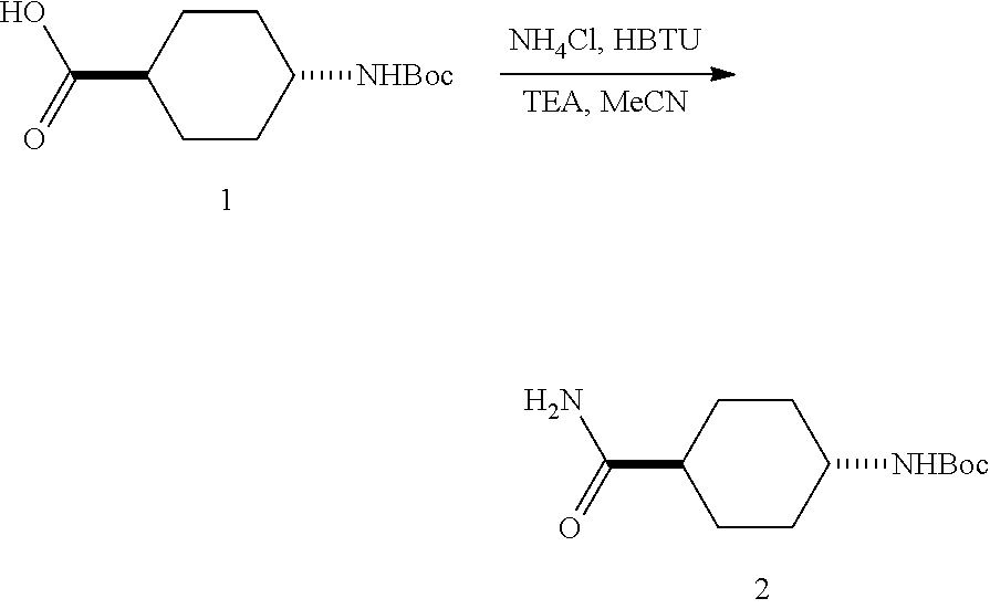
C1CC([NHBoc])CCC1C(=O)O.C1CC([NHBoc])CCC1C(=O)N
